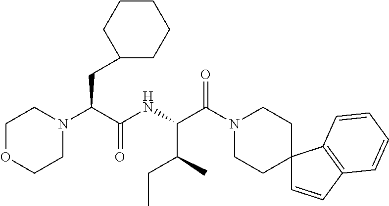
N1(C(C(NC(C(N2CCC3(CC2)C=CC2=C3C=CC=C2)=O)C(CC)C)=O)CC2CCCCC2)CCOCC1
